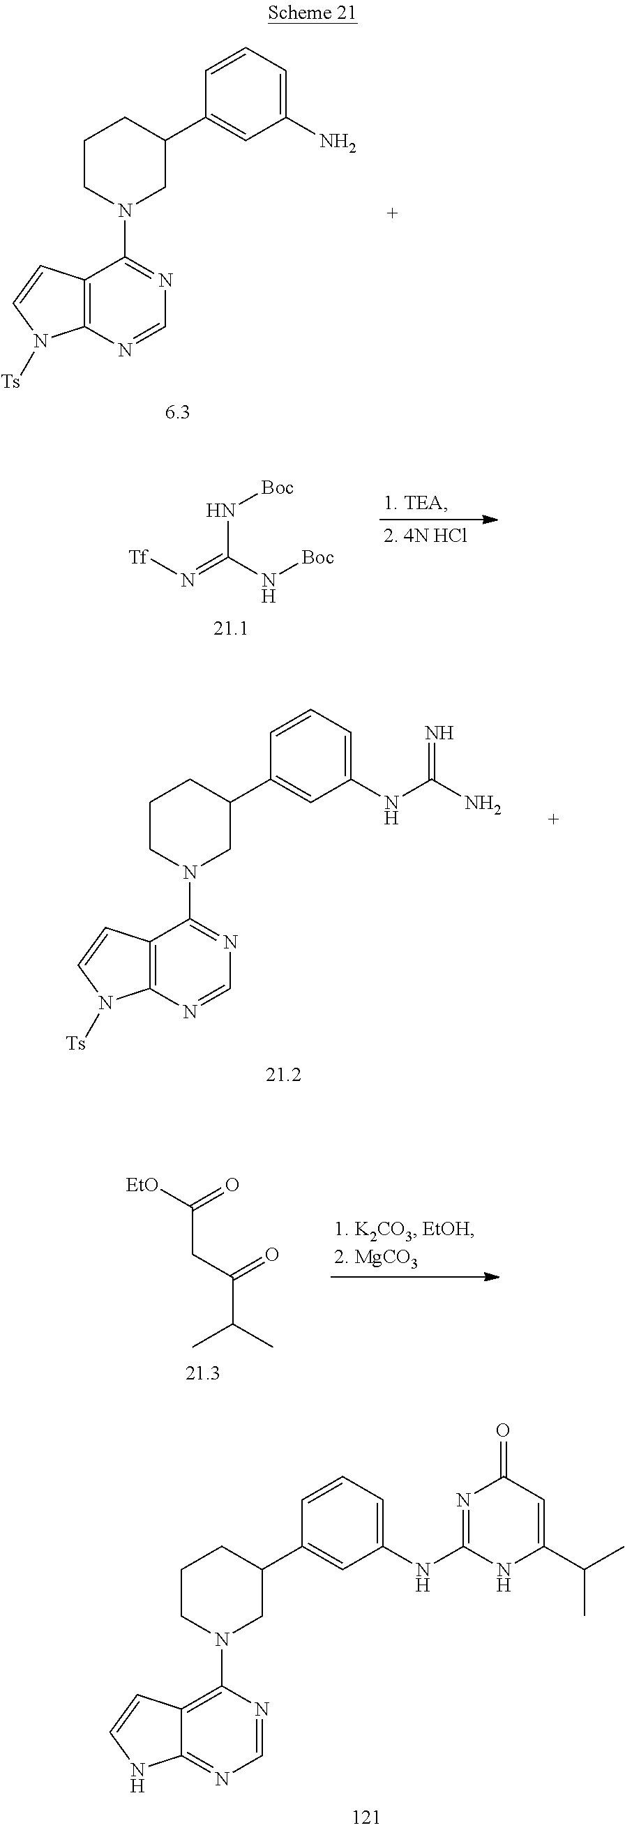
C12=C(N=CN=C1N1CC(C3=CC(N)=CC=C3)CCC1)N([Ts])C=C2.N(C(N[Boc])=N[Tf])[Boc].C12=C(N=CN=C1N1CC(C3=CC(NC(=N)N)=CC=C3)CCC1)N([Ts])C=C2.C(C(=O)[EtO])C(=O)C(C)C.C12=C(N3CC(C4=CC(NC5=NC(=O)C=C(C(C)C)N5)=CC=C4)CCC3)N=CN=C1NC=C2
